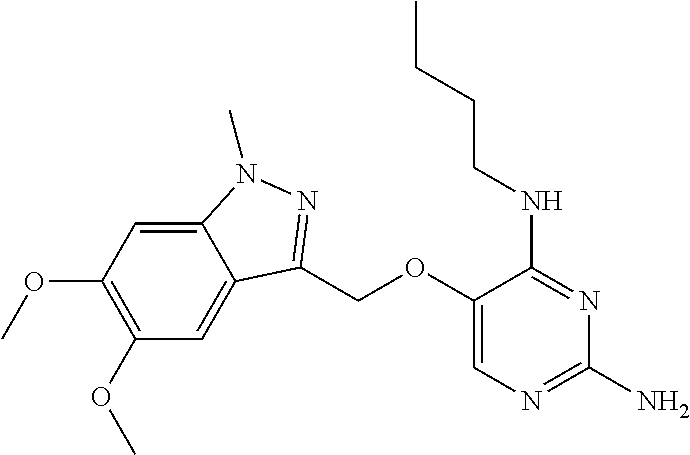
C1(OCC2=NN(C)C3=CC(OC)=C(OC)C=C32)=CN=C(N)N=C1NCCCC
